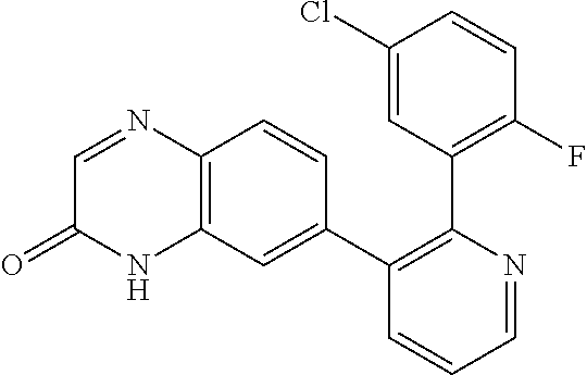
C1(Cl)=CC(C2=C(C3=CC4=C(C=C3)N=CC(=O)N4)C=CC=N2)=C(F)C=C1
